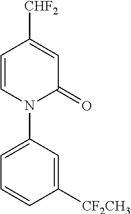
C1=CC([CHF2])=CC(=O)N1C1=CC=CC([CF2CH3])=C1
